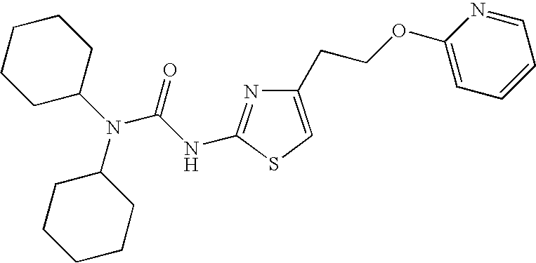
N(C1CCCCC1)(C1CCCCC1)C(NC1=NC(CCOC2=CC=CC=N2)=CS1)=O
